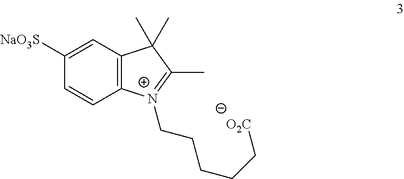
C12=C(C=C([NaO3S])C=C1)C(C)(C)C(C)=[N+]2CCCCC[O2C]
